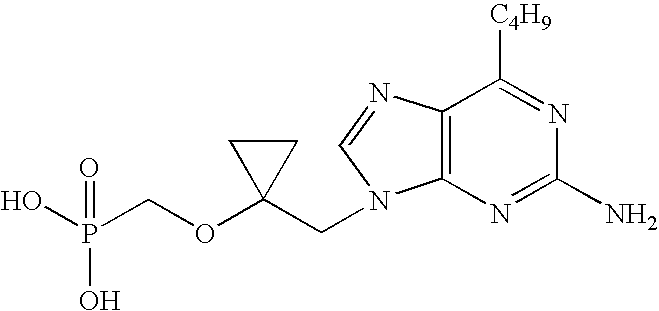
OP(COC1(CN2C3=C(N=C2)C([C4H9])=NC(N)=N3)CC1)(O)=O
